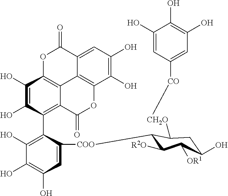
C1(O)=C(C2=C3C4=C(C(O)=C2O)OC(=O)C2=CC(O)=C(O)C(=C42)OC3=O)C([COO]C2C([R2O])C([OR1])C(O)CC2[CH2O][CO]C2=CC(O)=C(O)C(O)=C2)=CC(O)=C1O
